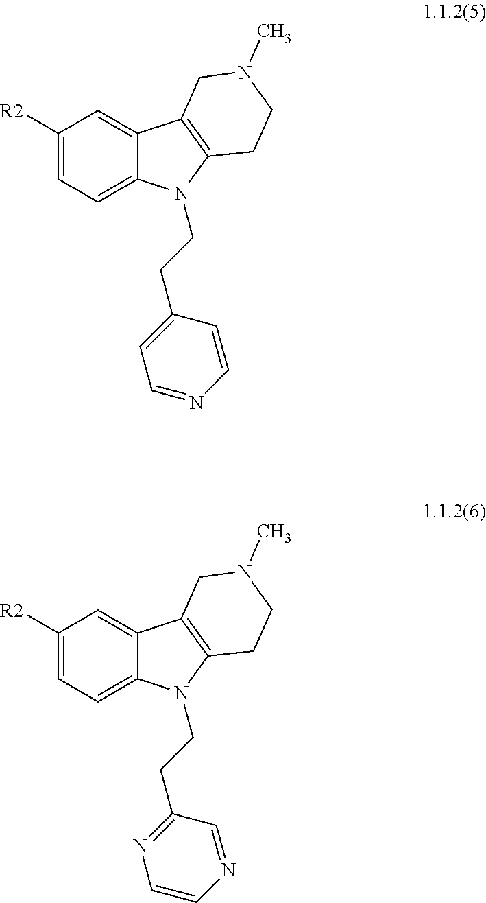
C1(CCN2C3=CC=C([R2])C=C3C3=C2CCN(C)C3)=CC=NC=C1.C1(CCN2C3=CC=C([R2])C=C3C3=C2CCN(C)C3)=NC=CN=C1
